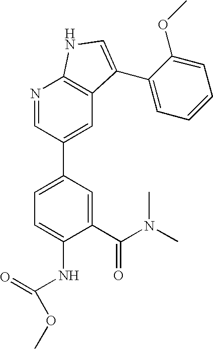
C1(C(N(C)C)=O)=CC(C2=CC3=C(N=C2)NC=C3C2=CC=CC=C2OC)=CC=C1NC(=O)OC
